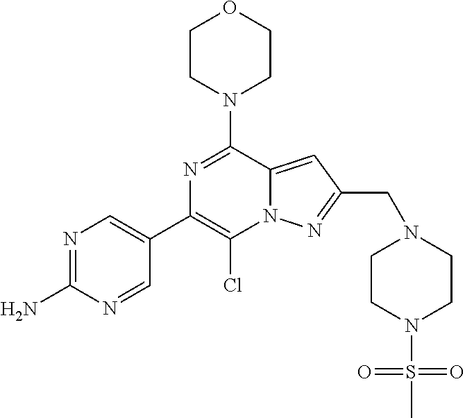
N1=C(N)N=CC(C2=C(Cl)N3C(=CC(CN4CCN(S(=O)(=O)C)CC4)=N3)C(N3CCOCC3)=N2)=C1
